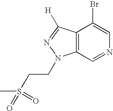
C12=C(C=NC=C1Br)N(CCS(=O)(=O)C)N=C2[H]
